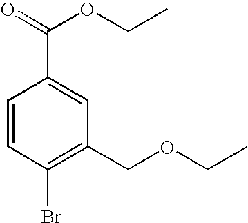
C1=CC(Br)=C(COCC)C=C1C(=O)OCC
